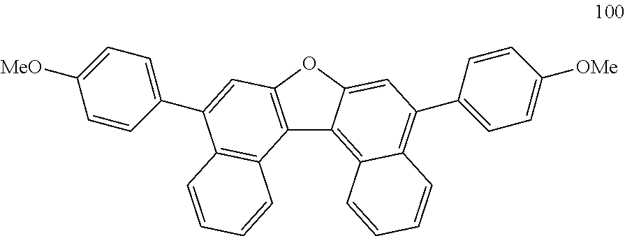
C12=C(OC3=CC(C4=CC=C([OMe])C=C4)=C4C(=C13)C=CC=C4)C=C(C1=CC=C([MeO])C=C1)C1=C2C=CC=C1
